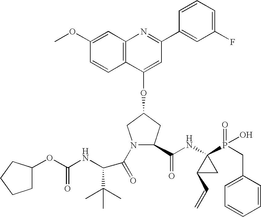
C12=C(C(OC3CN(C(=O)C(C(C)(C)C)NC(OC4CCCC4)=O)C(C(NC4(P(=O)(O)CC5=CC=CC=C5)C(C=C)C4)=O)C3)=CC(C3=CC(F)=CC=C3)=N1)C=CC(OC)=C2
